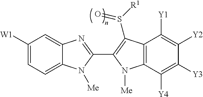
C1([W1])=CC=C2C(=C1)N=C(C1=C(S(=O)[R1])C3=C(C([Y4])=C([Y3])C([Y2])=C3[Y1])N1[Me])N2[Me]
